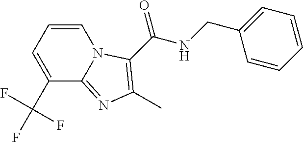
C1=CC=C(C(F)(F)F)C2=NC(C)=C(C(NCC3=CC=CC=C3)=O)N12
